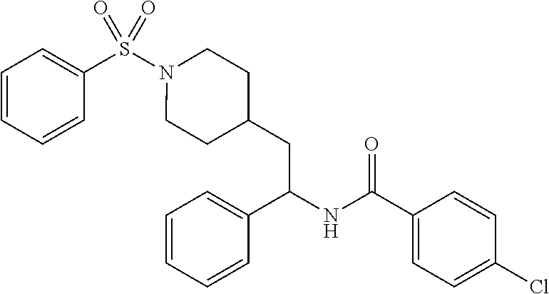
C1(S(N2CCC(CC(NC(C3=CC=C(Cl)C=C3)=O)C3=CC=CC=C3)CC2)(=O)=O)=CC=CC=C1
